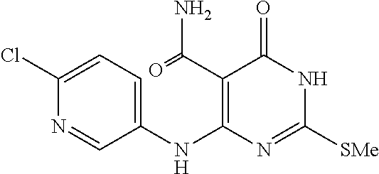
C1(Cl)=CC=C(NC2=C(C(=O)N)C(=O)NC([SMe])=N2)C=N1
